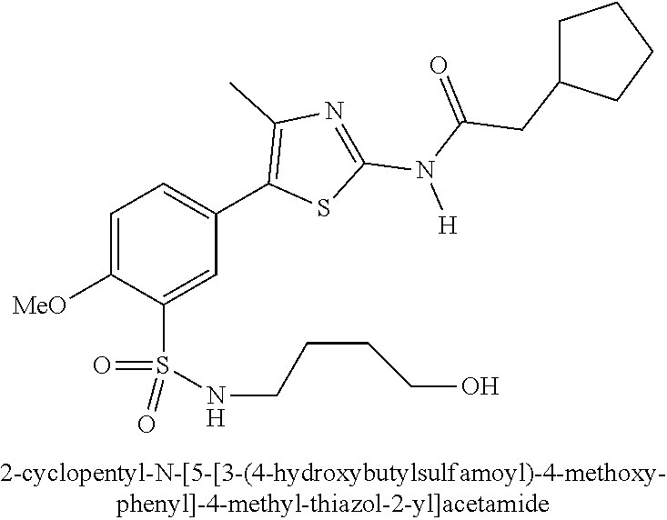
C1=C([OMe])C(S(NCCCCO)(=O)=O)=CC(C2=C(C)N=C(N(C(CC3CCCC3)=O)[H])S2)=C1
